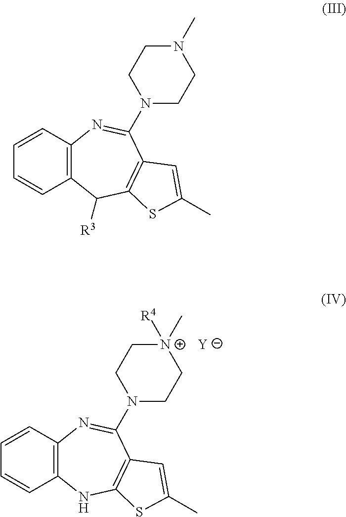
C1=CC2=C(C=C1)C([R3])C1=C(C(N3CCN(C)CC3)=N2)C=C(C)S1.C1=CC2=C(C=C1)NC1=C(C(N3CC[N+](C)([R4])CC3)=N2)C=C(C)S1.[Y]
